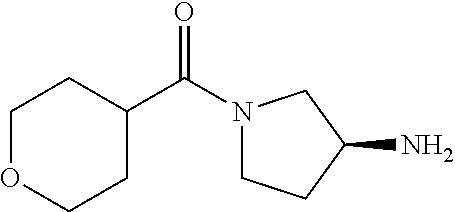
C1OCCC(C(=O)N2CCC(N)C2)C1
